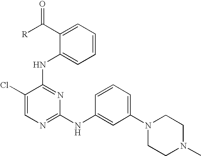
C1(Cl)=CN=C(NC2=CC(N3CCN(C)CC3)=CC=C2)N=C1NC1=CC=CC=C1C(=O)[R]
